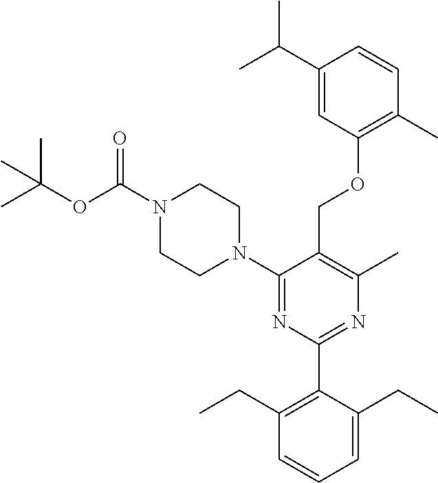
C1(N2CCN(C(OC(C)(C)C)=O)CC2)=NC(C2=C(CC)C=CC=C2CC)=NC(C)=C1COC1=C(C)C=CC(C(C)C)=C1
